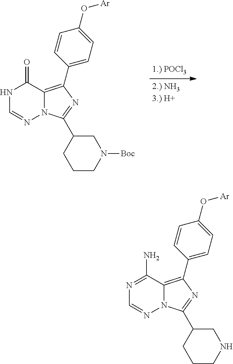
C12=C(C3=CC=C(O[Ar])C=C3)N=C(C3CN([Boc])CCC3)N1N=CNC2=O.C12=C(C3=CC=C(O[Ar])C=C3)N=C(C3CNCCC3)N1N=CN=C2N
